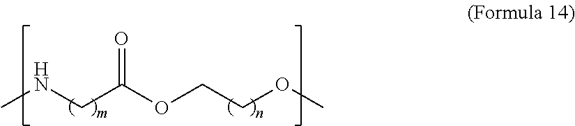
O=C(OCCOC)CNC
